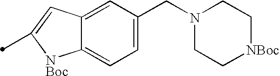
C12=CC(CN3CC[NBoc]CC3)=CC=C1[NBoc]C(C)=C2
